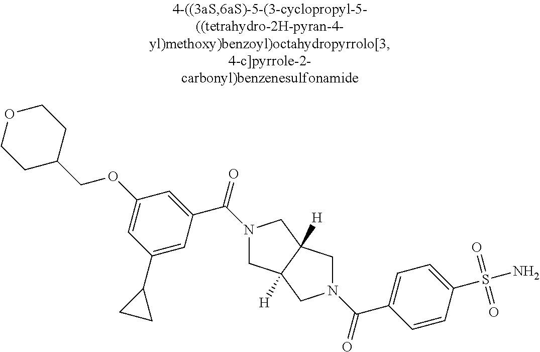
N1(C(=O)C2=CC(OCC3CCOCC3)=CC(C3CC3)=C2)CC2([H])C([H])(C1)CN(C(=O)C1=CC=C(S(N)(=O)=O)C=C1)C2
